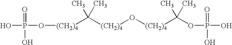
O(P(O)(=O)O)[(CH2)4]C([(CH2)4]O[(CH2)4]C(C)(C)OP(O)(=O)O)(C)C
